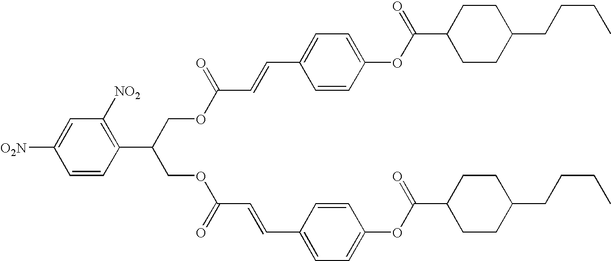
C(COC(C=CC1=CC=C(OC(C2CCC(CCCC)CC2)=O)C=C1)=O)(COC(C=CC1=CC=C(OC(C2CCC(CCCC)CC2)=O)C=C1)=O)C1=C([NO2])C=C([O2N])C=C1
